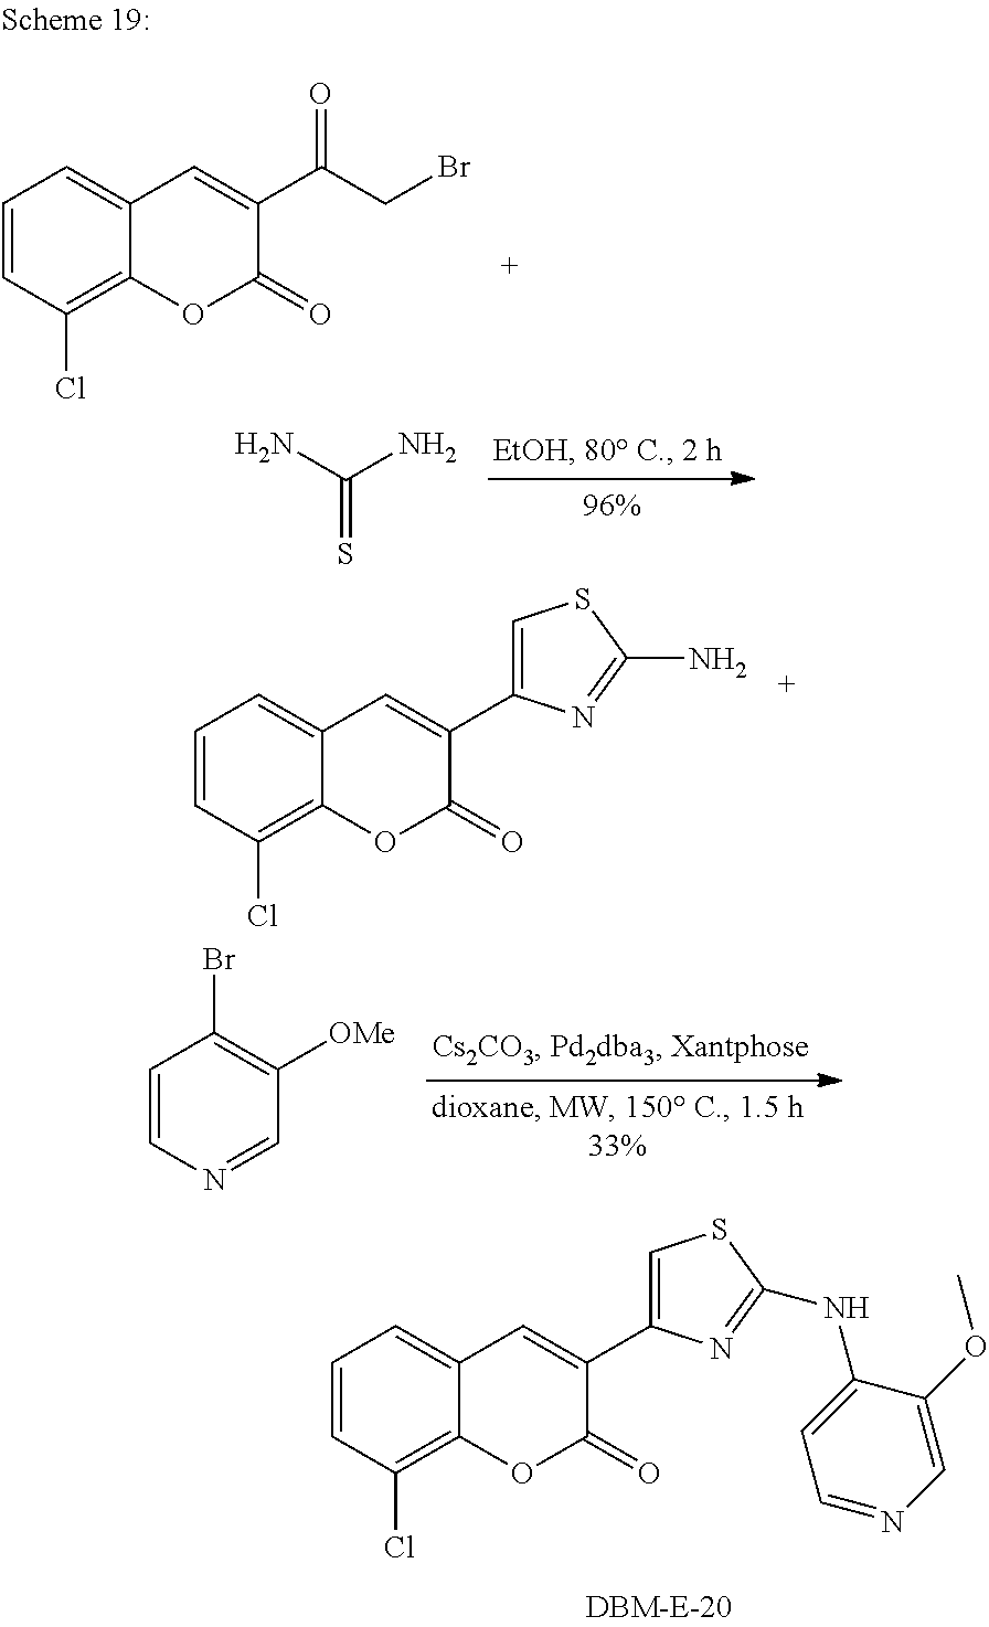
C1=CC(Cl)=C2C(=C1)C=C(C1=CSC(NC3=CC=NC=C3OC)=N1)C(=O)O2.NC(N)=S.C1=CN=CC([OMe])=C1Br.C1=CC(Cl)=C2C(=C1)C=C(C(=O)CBr)C(=O)O2.C1=CC(Cl)=C2C(=C1)C=C(C1=CSC(N)=N1)C(=O)O2
